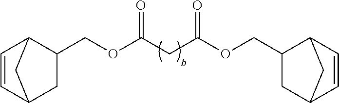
C1=CC2CC(COC(=O)CC(OCC3C4C=CC(C3)C4)=O)C1C2
